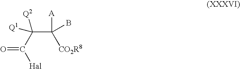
C(C(C(=O)[Hal])([Q1])[Q2])([A])(B)[CO2R8]
